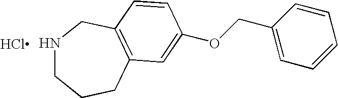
N1CCCC2=C(C1)C=CC(OCC1=CC=CC=C1)=C2.Cl
